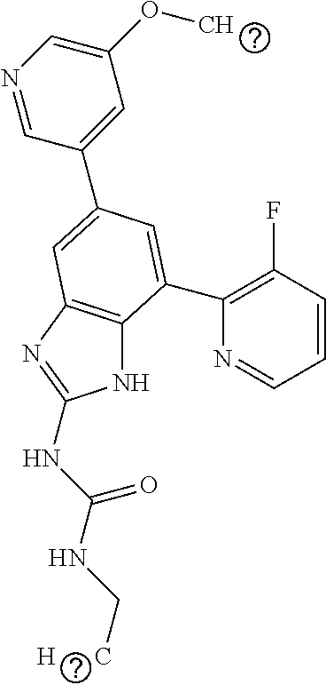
N1C2=C(N=C1NC(NC[H      C])=O)C=C(C1=CC(OC)=CN=C1)C=C2C1=C(F)C=CC=N1
